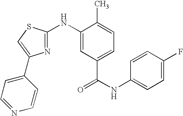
C1=CC(F)=CC=C1NC(=O)C1=CC=C(C)C(NC2=NC(C3=CC=NC=C3)=CS2)=C1
